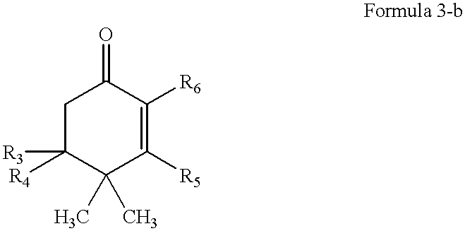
C1C([R4])([R3])C(C)(C)C([R5])=C([R6])C1=O
